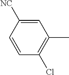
C1=CC([NC])=CC(C)=C1Cl
